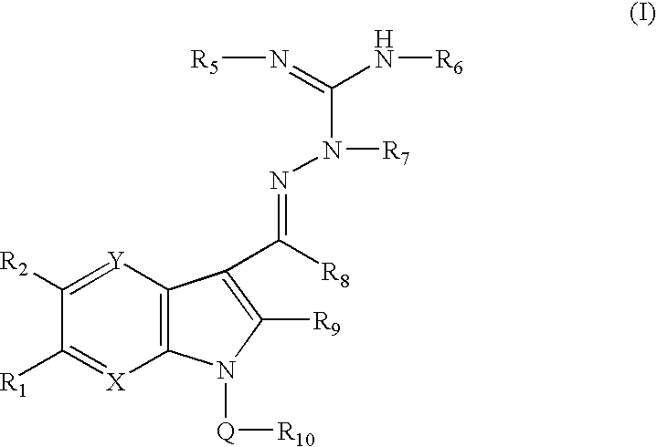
C12=C([Y]=C([R2])C([R1])=[X]1)C(C([R8])=NN(C(=N[R5])N[R6])[R7])=C([R9])N2[Q][R10]
